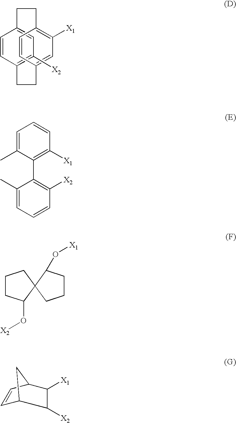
C1=C(C)C(C2=C([X2])C=CC=C2C)=C([X1])C=C1.C1CC(O[X2])C2(C1)C(O[X1])CCC2.C1=CC2C([X1])C([X2])C1C2.C1=C2C=CC(=C1[X2])CCC1=CC([X1])=C(CC2)C=C1
